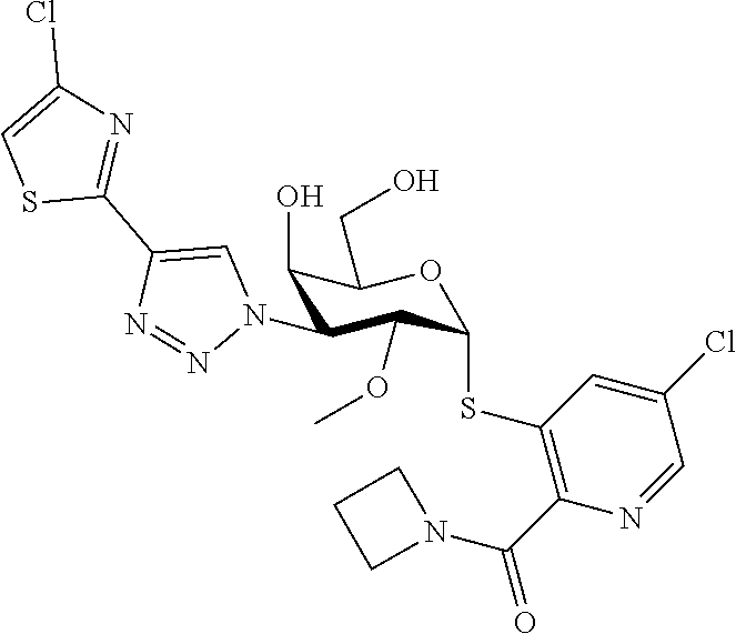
C1(O)C(N2C=C(C3=NC(Cl)=CS3)N=N2)C(OC)C(SC2=C(C(=O)N3CCC3)N=CC(Cl)=C2)OC1CO
